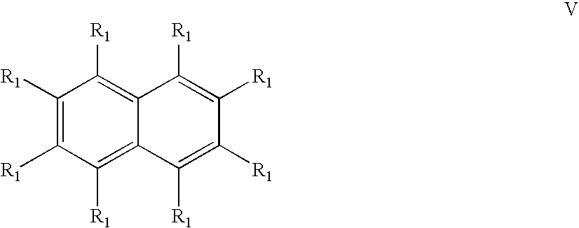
C1([R1])=C([R1])C([R1])=C2C(=C1[R1])C([R1])=C([R1])C([R1])=C2[R1]
